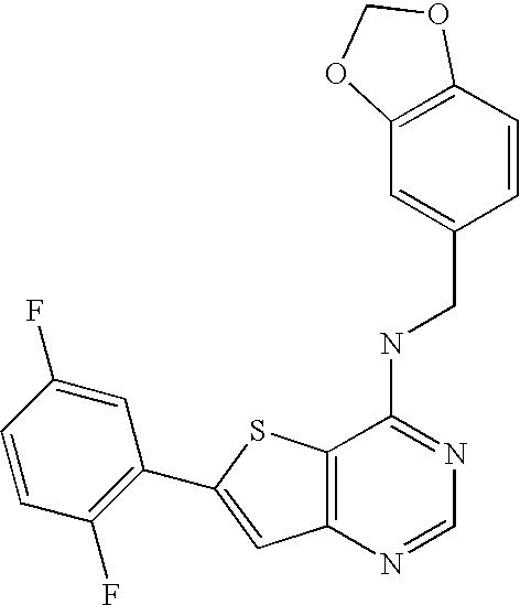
C12=C(N=CN=C1NCC1=CC3=C(C=C1)OCO3)C=C(C1=C(F)C=CC(F)=C1)S2
